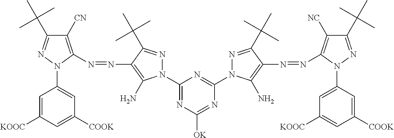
C1(N2N=C(C(C)(C)C)C([CN])=C2N=NC2=C(N)N(C3=NC([OK])=NC(N4N=C(C(C)(C)C)C(N=NC5=C([NC])C(C(C)(C)C)=NN5C5=CC([KOOC])=CC([COOK])=C5)=C4N)=N3)N=C2C(C)(C)C)=CC([COOK])=CC([KOOC])=C1
